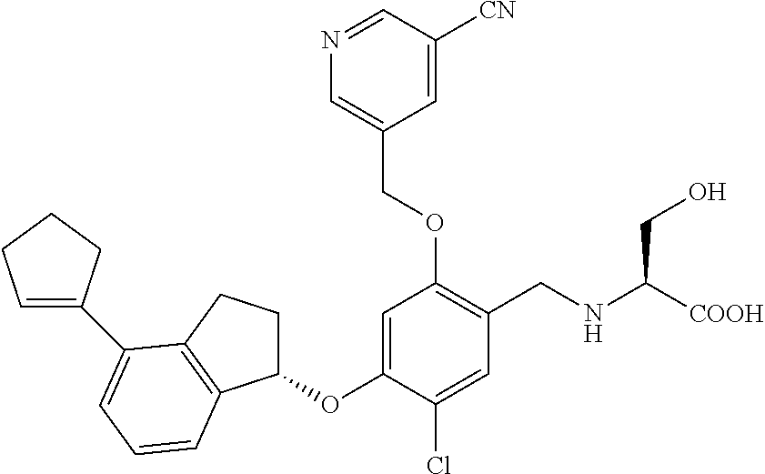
C1(OC2=CC(OCC3=CN=CC([CN])=C3)=C(CNC([COOH])CO)C=C2Cl)CCC2=C1C=CC=C2C1=CCCC1
